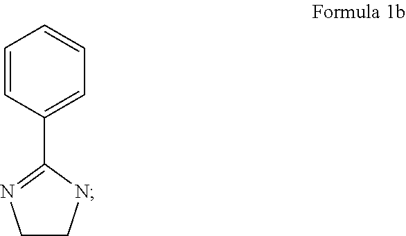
C1CNC(C2=CC=CC=C2)=N1
